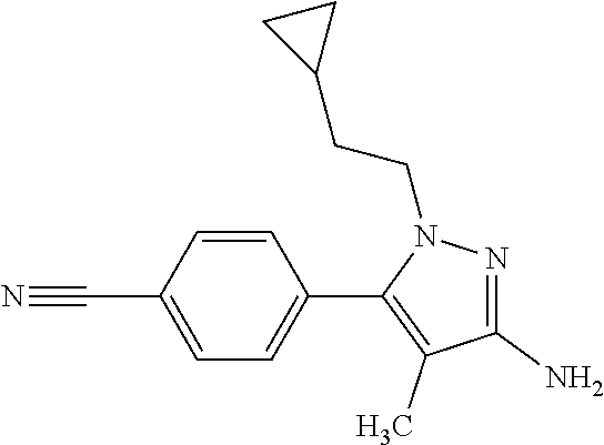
C1(C#N)=CC=C(C2=C(C)C(N)=NN2CCC2CC2)C=C1
